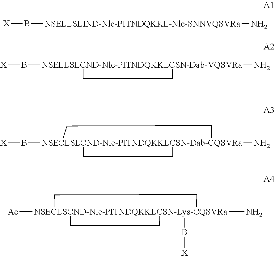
B([NSELLSLIND-Nle-PITNDQKKL-Nle-SNNVQSVRa]N)[X].B([NSELLSLCND-Nle-PITNDQKKLCSN-Dab-VQSVRa]1(N)CC1)[X].B([NSECLSLCND-Nle-PITNDQKKLCSN-Dab-CQSVRa]12(N)(CC1)CC2)[X].[Ac][NSECLSCND-Nle-PITNDQKKLCSN-Lys-CQSVRa]12(N)(B[X])(CC1)CC2
